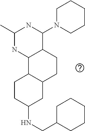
C1(NCC2CCCCC2)CC2C(CC1)C1C(CC2)C(N2CCCCC2)NC(C)N1
